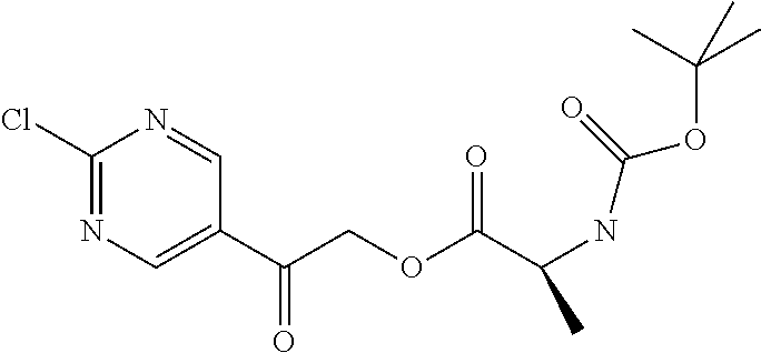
C1(Cl)=NC=C(C(COC(C(NC(OC(C)(C)C)=O)C)=O)=O)C=N1
